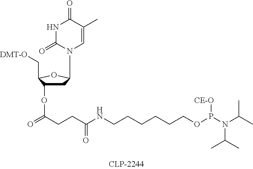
C1C(OC(CCC(NCCCCCCOP([CE-O])N(C(C)C)C(C)C)=O)=O)C(C[DMT-O])OC1N1C=C(C)C(=O)NC1=O
